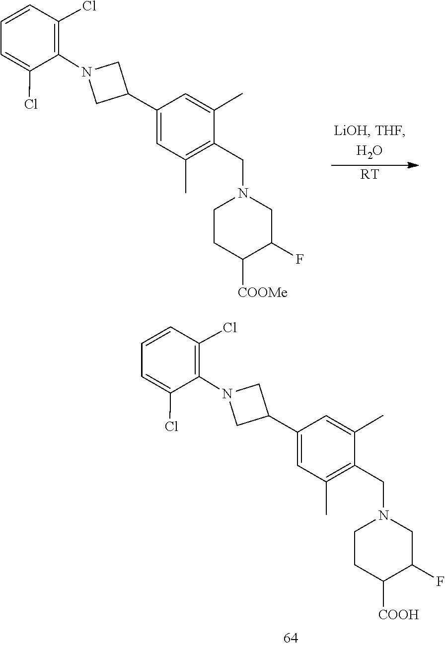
[RT].C1=C(C)C(CN2CCC([COOMe])C(F)C2)=C(C)C=C1C1CN(C2=C(Cl)C=CC=C2Cl)C1.C1=C(C)C(CN2CCC([COOH])C(F)C2)=C(C)C=C1C1CN(C2=C(Cl)C=CC=C2Cl)C1
